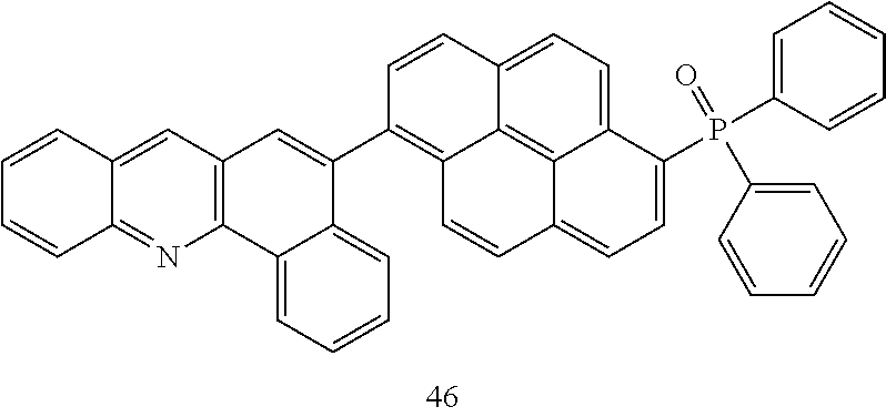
C12=CC3=C(N=C1C=CC=C2)C1=CC=CC=C1C(C1=C2C4=C5C(=CC=C4C=C1)C(P(C1=CC=CC=C1)(=O)C1=CC=CC=C1)=CC=C5C=C2)=C3
